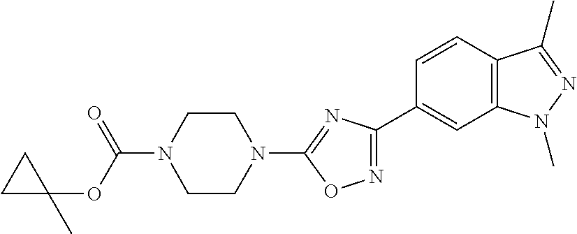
C(N1CCN(C2=NC(C3=CC4=C(C=C3)C(C)=NN4C)=NO2)CC1)(=O)OC1(C)CC1
